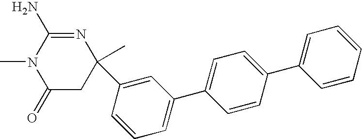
C1(=O)CC(C)(C2=CC(C3=CC=C(C4=CC=CC=C4)C=C3)=CC=C2)N=C(N)N1C
